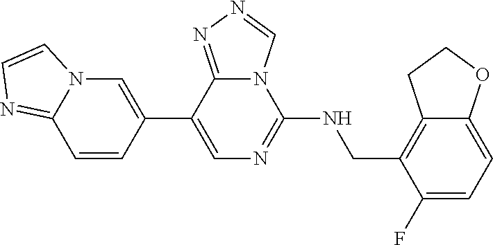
C1(C2=CN3C(=NC=C3)C=C2)=CN=C(NCC2=C3C(=CC=C2F)OCC3)N2C1=NN=C2
